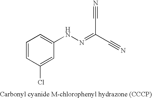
C1=CC(Cl)=CC(NN=C(C#N)C#N)=C1
